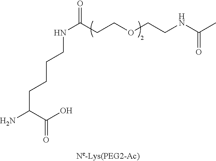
NC(C(O)=O)CCCCNC(=O)CCOCCNC(C)=O
